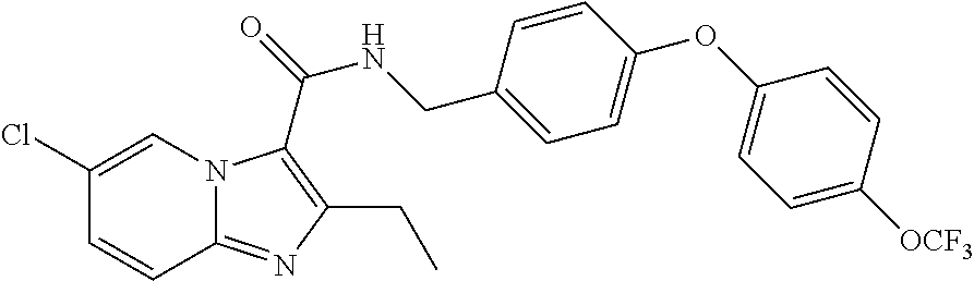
C1(Cl)=CN2C(=NC(CC)=C2C(=O)NCC2=CC=C(OC3=CC=C([OCF3])C=C3)C=C2)C=C1
